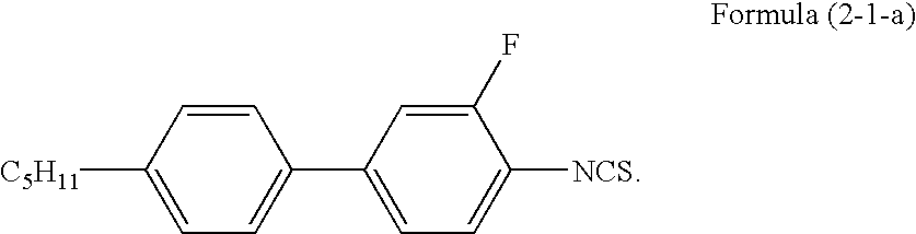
C1(C2=CC=C([C5H11])C=C2)=CC=C([NCS])C(F)=C1
